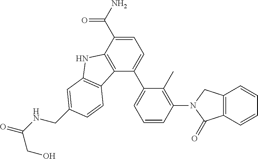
C1=C(C(N)=O)C2=C(C(C3=CC=CC(N4C(=O)C5=C(C4)C=CC=C5)=C3C)=C1)C1=C(N2)C=C(CNC(=O)CO)C=C1
